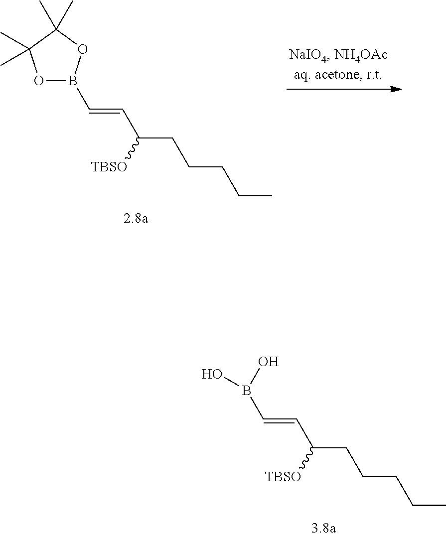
C(=CC([TBSO])CCCCC)B1OC(C)(C)C(C)(C)O1.C(=CC([TBSO])CCCCC)B(O)O
